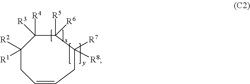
C1([R1])([R2])CC=CCC([R8])([R7])C([R5])([R6])C1([R4])[R3]
